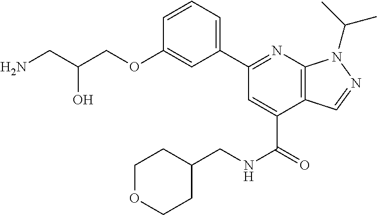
C(O)(CN)COC1=CC(C2=NC3=C(C(C(=O)NCC4CCOCC4)=C2)C=NN3C(C)C)=CC=C1
